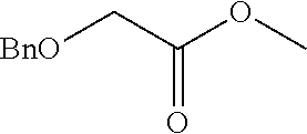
[BnO]CC(OC)=O
